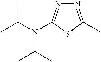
N1=C(C)SC(N(C(C)C)C(C)C)=N1
